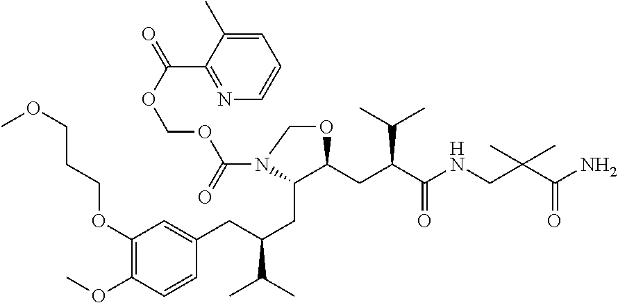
NC(C(CNC(C(CC1C(CC(C(C)C)CC2=CC(OCCCOC)=C(OC)C=C2)N(C(OCOC(=O)C2=NC=CC=C2C)=O)CO1)C(C)C)=O)(C)C)=O
